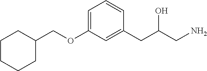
C1CCCC(COC2=CC=CC(CC(CN)O)=C2)C1
